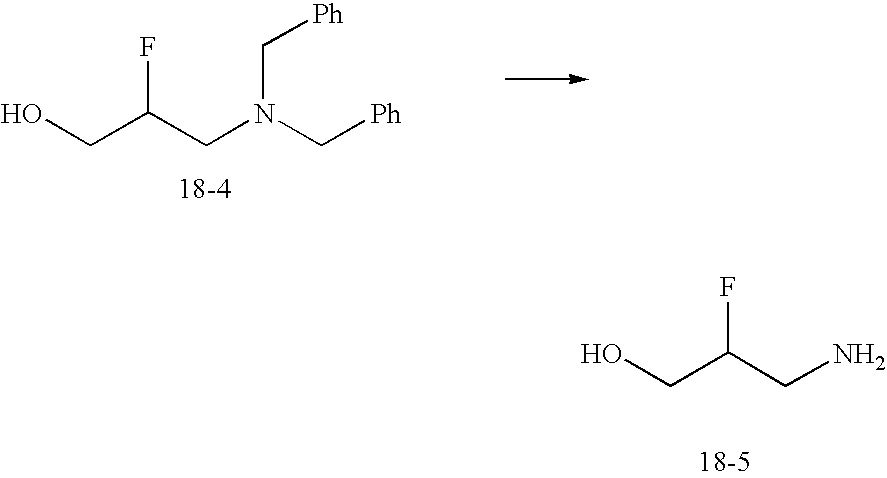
OCC(CN(C[Ph])C[Ph])F.OCC(CN)F
